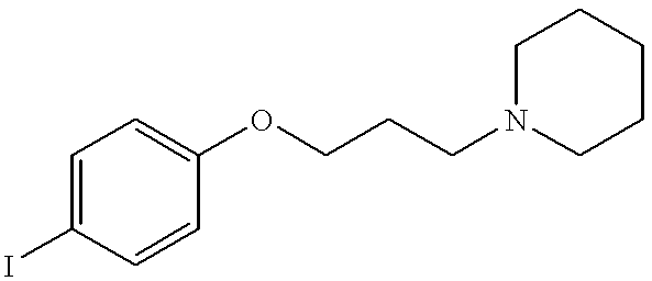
C1=C(I)C=CC(OCCCN2CCCCC2)=C1
